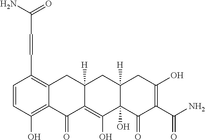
C1=CC(O)=C2C(=C1C=CC(=O)N)CC1([H])C(=C(O)C3(O)C([H])(C1)CC(O)=C(C(N)=O)C3=O)C2=O
